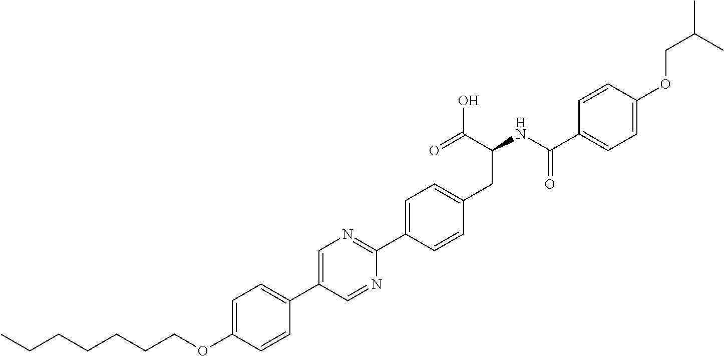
C(OC1=CC=C(C2=CN=C(C3=CC=C(CC(NC(C4=CC=C(OCC(C)C)C=C4)=O)C(O)=O)C=C3)N=C2)C=C1)CCCCCC
